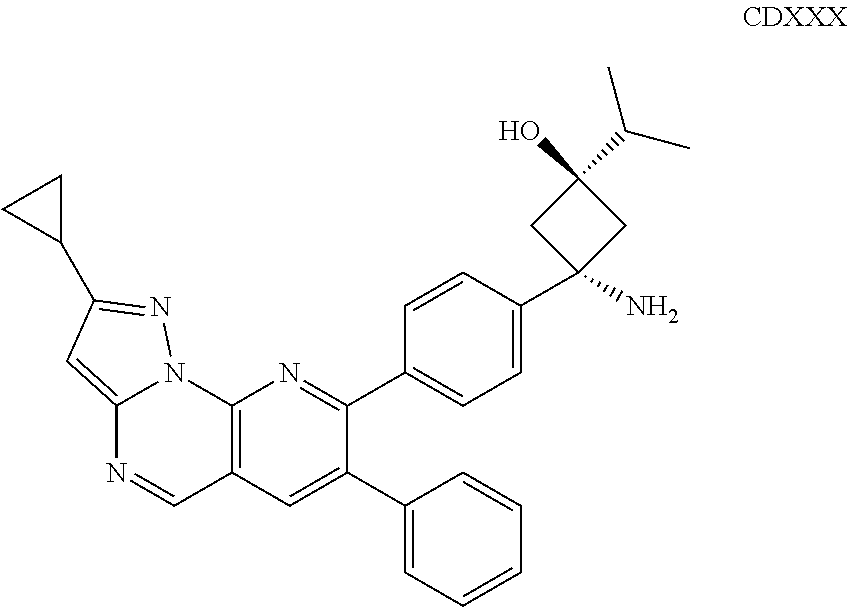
C1(C2=CC=C(C3(N)CC(O)(C(C)C)C3)C=C2)=NC2=C(C=C1C1=CC=CC=C1)C=NC1=CC(C3CC3)=NN21
